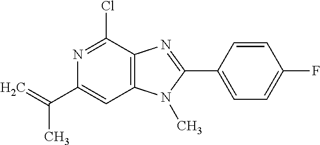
C1(C(=C)C)=CC2=C(C(Cl)=N1)N=C(C1=CC=C(F)C=C1)N2C
